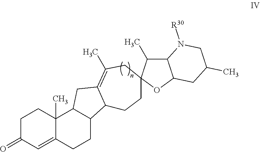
C1C(=O)C=C2C(C)(C1)C1C(CC2)C2C(=C(C)CC3(CC2)C(C)C2C(O3)CC(C)CN2[R30])C1
